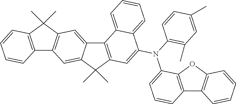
C12=C(C(C)(C)C3=C1C=C1C(=C3)C3=C(C1(C)C)C=C(N(C1=C(C)C=C(C)C=C1)C1=CC=CC4=C1OC1=C4C=CC=C1)C1=CC=CC=C31)C=CC=C2
